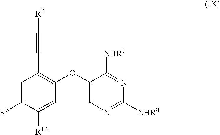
C1=C([R3])C([R10])=CC(OC2=CN=C([NHR8])N=C2[NHR7])=C1C#C[R9]
